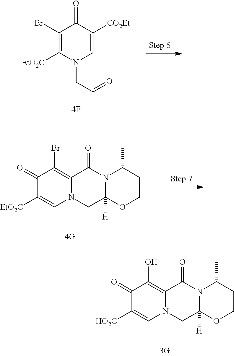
O=C1C([CO2Et])=CN(CC=O)C([EtO2C])=C1Br.C1(=O)C([EtO2C])=CN2C(=C1Br)C(=O)N1C([H])(C2)OCCC1C.C1(=O)C([HO2C])=CN2C(=C1O)C(=O)N1C([H])(C2)OCCC1C
